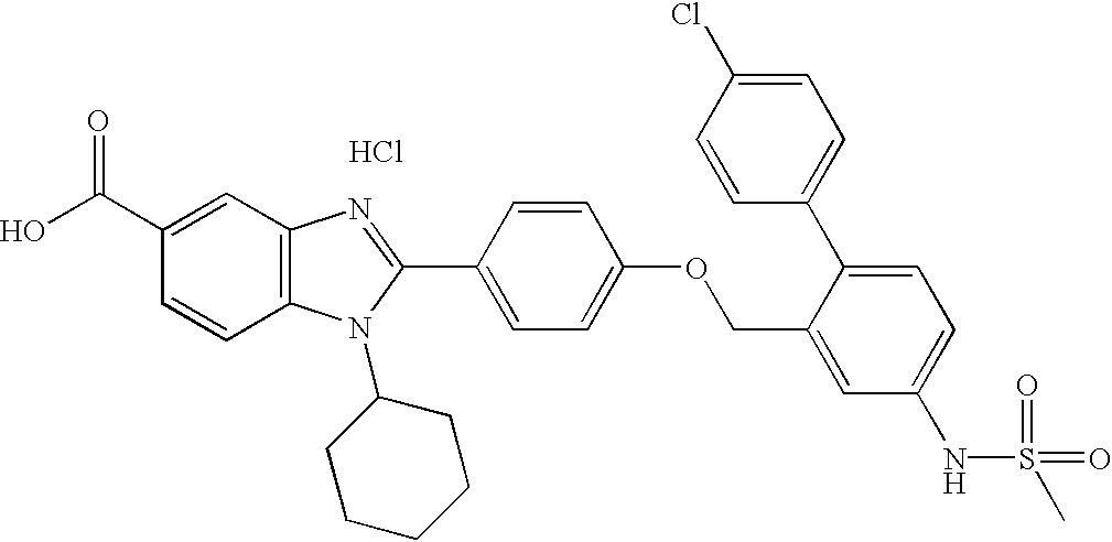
Cl.OC(C1=CC2=C(C=C1)N(C1CCCCC1)C(C1=CC=C(OCC3=CC(NS(=O)(=O)C)=CC=C3C3=CC=C(Cl)C=C3)C=C1)=N2)=O
